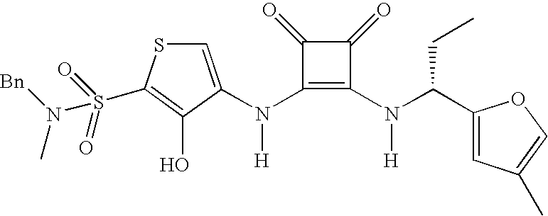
N(C1=C(N(C(C2=CC(C)=CO2)CC)[H])C(=O)C1=O)([H])C1=CSC(S(=O)(=O)N([Bn])C)=C1O
